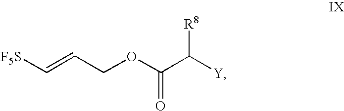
C([F5S])=CCOC(C([Y])[R8])=O
